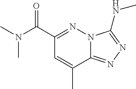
C1(C(=O)N(C)C)=NN2C(=NN=C2NC)C(C)=C1
